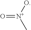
O=[N+](O)C
